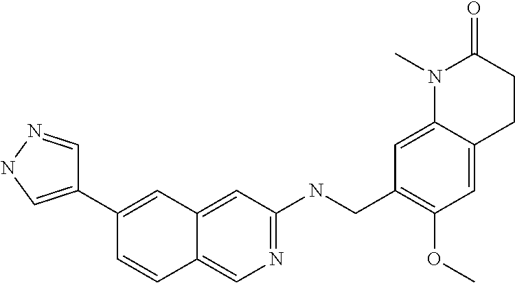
C1=CC2=CN=C(NCC3=C(OC)C=C4C(=C3)N(C)C(=O)CC4)C=C2C=C1C1=CNN=C1
